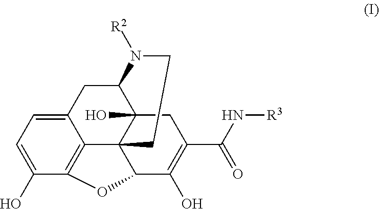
C12=CC=C(O)C3=C1C14C(O)(C(C2)N([R2])CC1)CC(C(N[R3])=O)=C(O)C4O3
